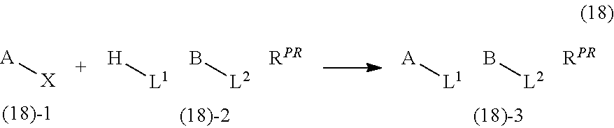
[L1][H].[RPR].B[L2].[L1][A].[RPR].B[L2].[A][X]
